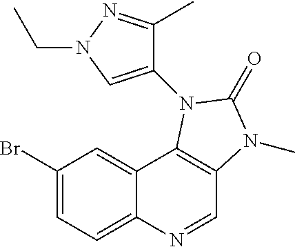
C1(Br)=CC=C2C(=C1)C1=C(C=N2)N(C)C(=O)N1C1=CN(CC)N=C1C
